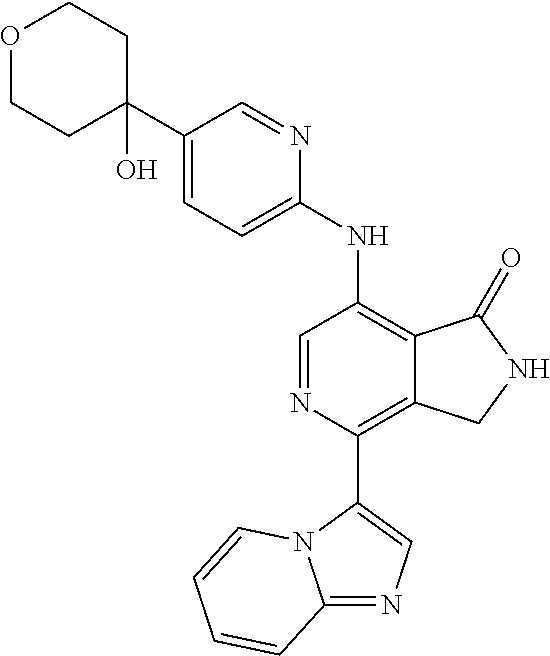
C1(C2(O)CCOCC2)=CC=C(NC2=C3C(=C(C4=CN=C5N4C=CC=C5)N=C2)CNC3=O)N=C1
